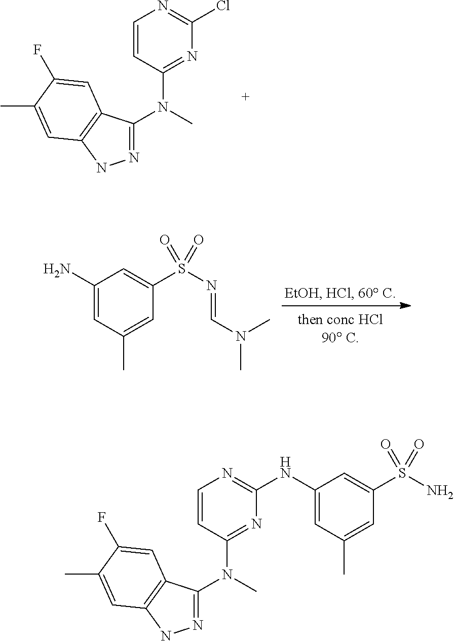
N1=C(N(C)C2=NC(Cl)=NC=C2)C2=C(N1)C=C(C)C(F)=C2.C1(N)=CC(C)=CC(S(N=CN(C)C)(=O)=O)=C1.C1(NC2=NC=CC(N(C3=NNC4=C3C=C(F)C(C)=C4)C)=N2)=CC(C)=CC(S(N)(=O)=O)=C1
